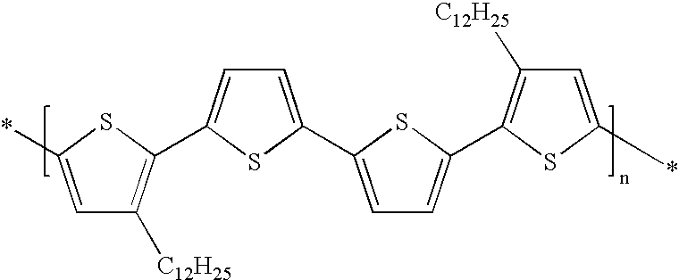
C1=C(*)SC(C2=CC=C(C3=CC=C(C4=C([C12H25])C=C(*)S4)S3)S2)=C1[C12H25]
